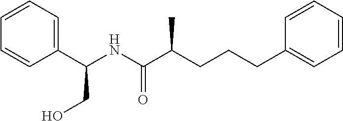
C1(C(NC(C(CCCC2=CC=CC=C2)C)=O)CO)=CC=CC=C1
